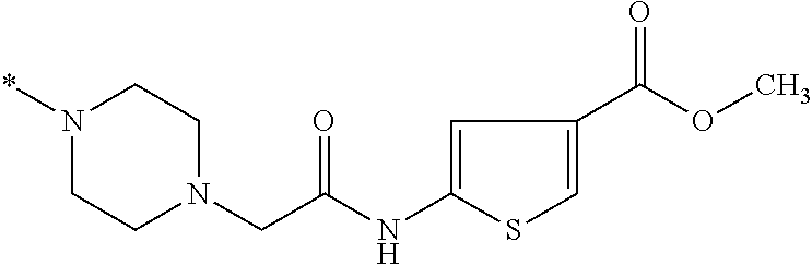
N1(*)CCN(CC(=O)NC2=CC(C(OC)=O)=CS2)CC1
